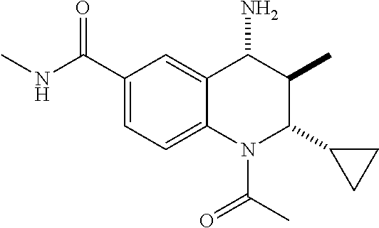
C1(C(=O)NC)=CC=C2C(=C1)C(N)C(C)C(C1CC1)N2C(C)=O
